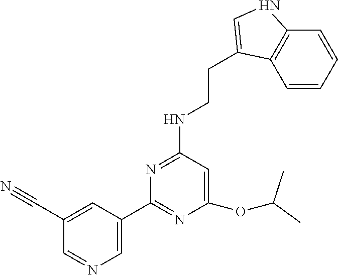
C1(C2=NC(OC(C)C)=CC(NCCC3=CNC4=C3C=CC=C4)=N2)=CN=CC(C#N)=C1
